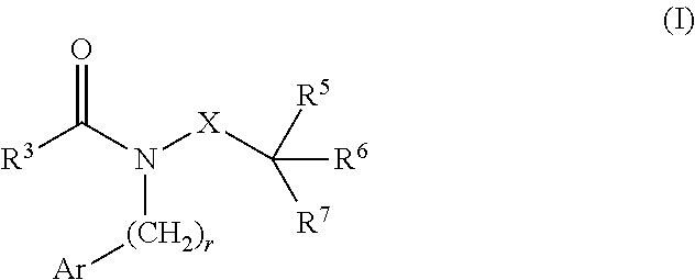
[R3]C(N([X]C([R6])([R7])[R5])[(CH2)r][Ar])=O
